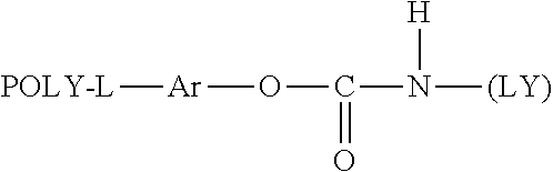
[POLY-L][Ar]OC(N([(LY)])[H])=O
